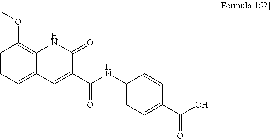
O(C1=C2C(=CC=C1)C=C(C(NC1=CC=C(C(O)=O)C=C1)=O)C(=O)N2)C
